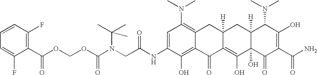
N(CC(NC1=CC(N(C)C)=C2C(=C1O)C(=O)C1=C(O)C3(O)C([H])(CC1([H])C2)C(N(C)C)C(O)=C(C(N)=O)C3=O)=O)(C(OCOC(C1=C(F)C=CC=C1F)=O)=O)C(C)(C)C
